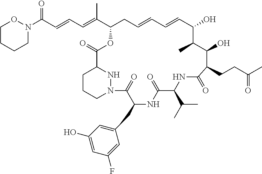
N1(C(C=CC=C(C2CC=CC=CC(O)C(C)C(O)C(CCC(C)=O)C(=O)NC(C(C)C)C(=O)NC(CC3=CC(O)=CC(F)=C3)C(=O)N3CCCC(C(=O)O2)N3)C)=O)OCCCC1
